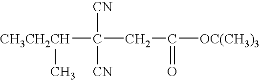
[CH3CH2CH](C([CN])([CN])CC(=O)[OC(CH3)3])C
